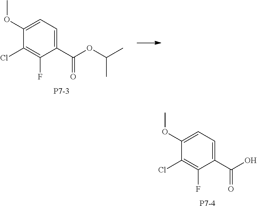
C1(C(OC(C)C)=O)=CC=C(OC)C(Cl)=C1F.[P7-3].C1(C(O)=O)=CC=C(OC)C(Cl)=C1F.[P7-4]
